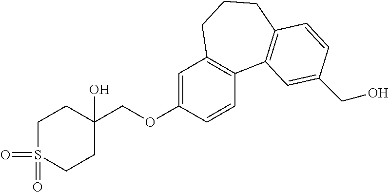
C1=C(OCC2(O)CCS(=O)(=O)CC2)C=CC2=C1CCCC1=C2C=C(CO)C=C1
